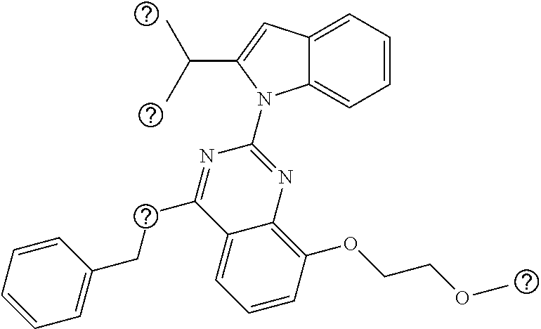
C12=CC=CC=C1N(C1=NC3=C(OCCOC)C=CC=C3C(CCC3=CC=CC=C3)=N1)C(C(C)C)=C2
